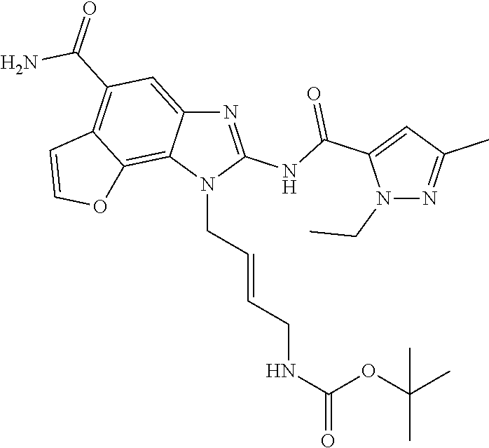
N1=C(NC(C2=CC(C)=NN2CC)=O)N(CC=CCNC(=O)OC(C)(C)C)C2=C3C(=C(C(=O)N)C=C12)C=CO3
